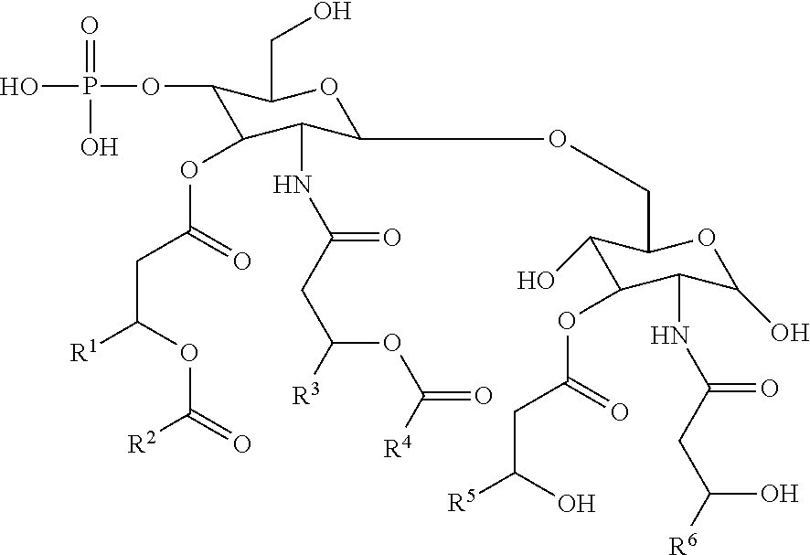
C1(OP(O)(=O)O)C(OC(CC(OC([R2])=O)[R1])=O)C(NC(CC([R3])OC([R4])=O)=O)C(OCC2C(O)C(OC(CC(O)[R5])=O)C(NC(CC([R6])O)=O)C(O)O2)OC1CO
